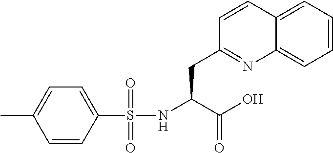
N(C(C(O)=O)CC1=NC2=CC=CC=C2C=C1)S(=O)(=O)C1=CC=C(C)C=C1
